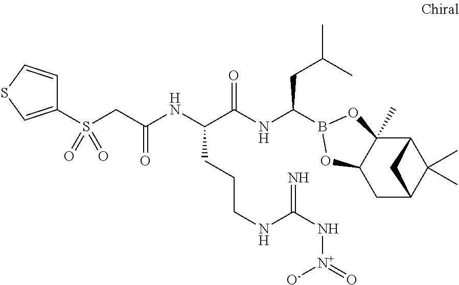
C12C3(C)C(CC(C1(C)C)C2)OB(C(NC(C(NC(=O)CS(C1=CSC=C1)(=O)=O)CCCNC(N[N+]([O-])=O)=N)=O)CC(C)C)O3
